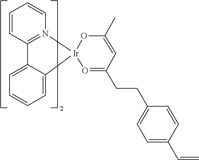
C1=CC2=N(C=C1)[Ir]1(C3=CC=CC=C23)O=C(CCC2=CC=C(C=C)C=C2)C=C(C)O1
